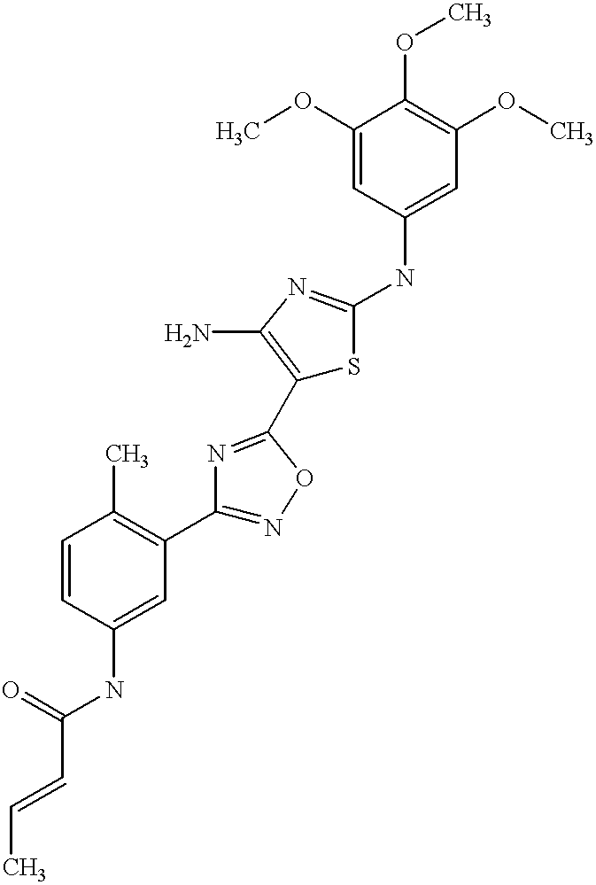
C(C(=O)NC1=CC(C2=NOC(C3=C(N)N=C(NC4=CC(OC)=C(OC)C(OC)=C4)S3)=N2)=C(C)C=C1)=CC
